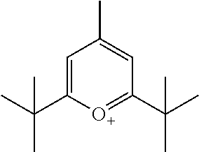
C1=C(C(C)(C)C)[O+]=C(C(C)(C)C)C=C1C
